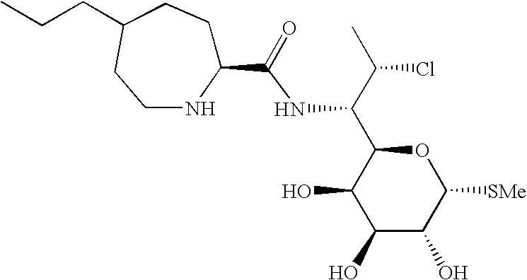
C(NC(C(C)Cl)C1C(O)C(O)C(O)C([SMe])O1)(=O)C1CCC(CCC)CCN1
